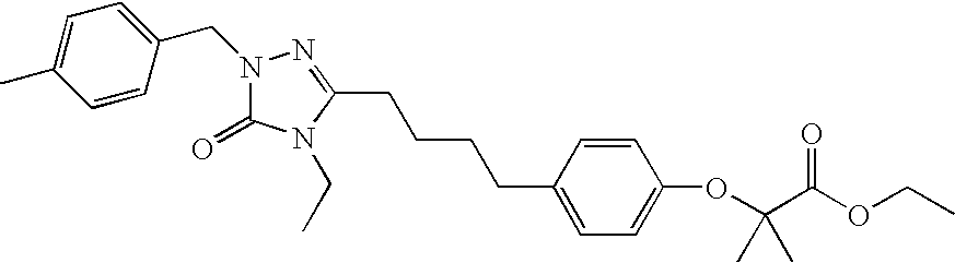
N1(CC2=CC=C(C)C=C2)C(=O)N(CC)C(CCCCC2=CC=C(OC(C(OCC)=O)(C)C)C=C2)=N1
